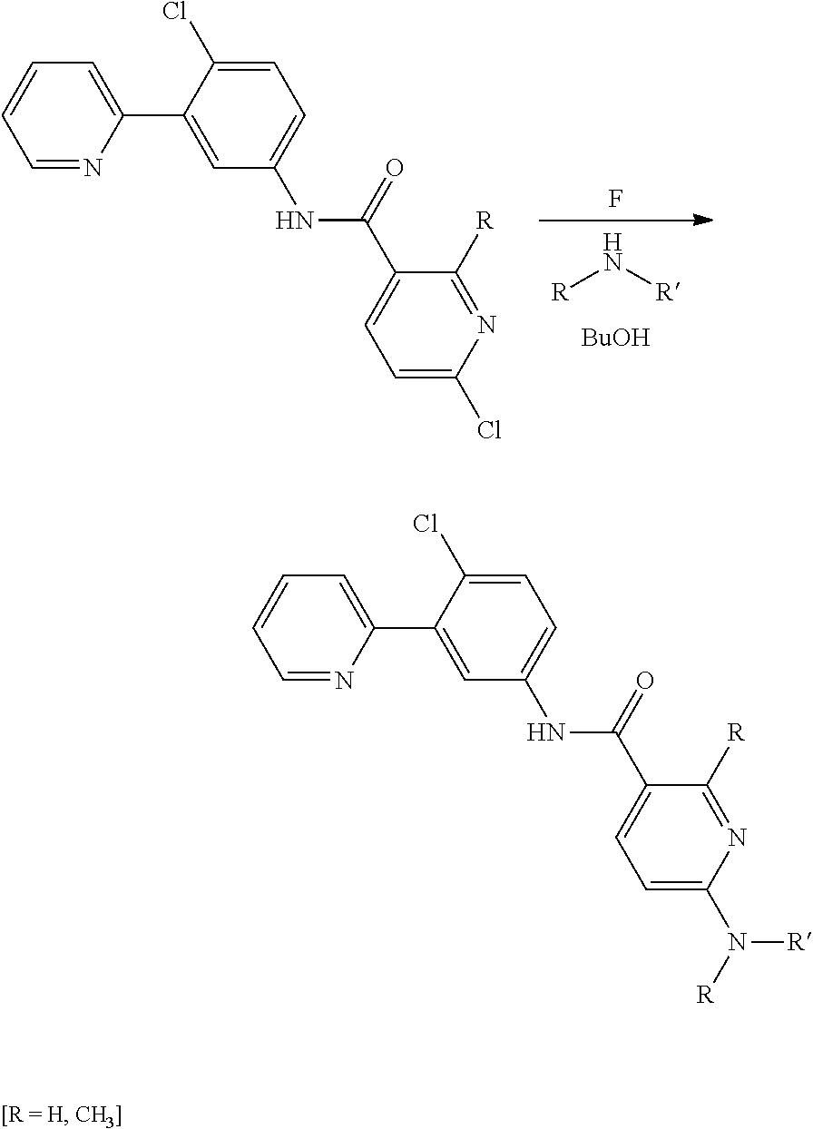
[BuOH].[R]N[R].F.N1=CC=CC=C1C1=CC(NC(C2=CC=C(Cl)N=C2[R])=O)=CC=C1Cl.N1=CC=CC=C1C1=CC(NC(C2=CC=C(N([R])[R])N=C2[R])=O)=CC=C1Cl
